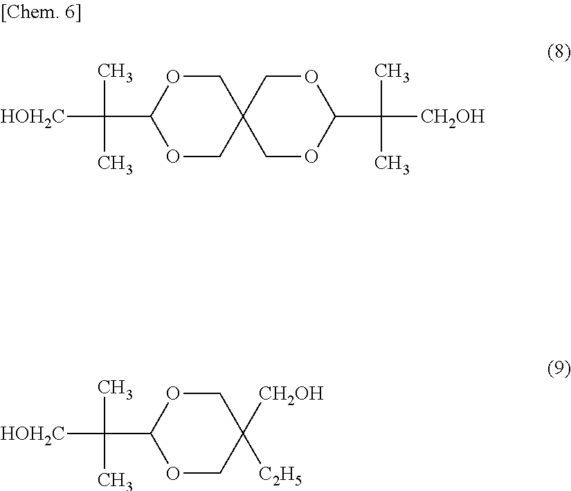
O1CC2(COC1C(C)(C)[HOH2C])COC(C(C)(C)[CH2OH])OC2.O1CC([C2H5])([CH2OH])COC1C(C)(C)[HOH2C]
